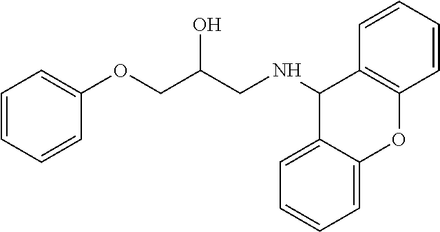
C1=CC=CC2=C1C(NCC(COC1=CC=CC=C1)O)C1=CC=CC=C1O2
